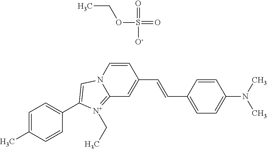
C1(C=CC2=CC=C(N(C)C)C=C2)=CC2=[N+](CC)C(C3=CC=C(C)C=C3)=CN2C=C1.CCOS(=O)(=O)[O-]
